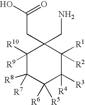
C1([R10])([R9])C([R8])([R7])C([R6])([R5])C([R4])([R3])C([R1])([R2])C1(CN)CC(O)=O
